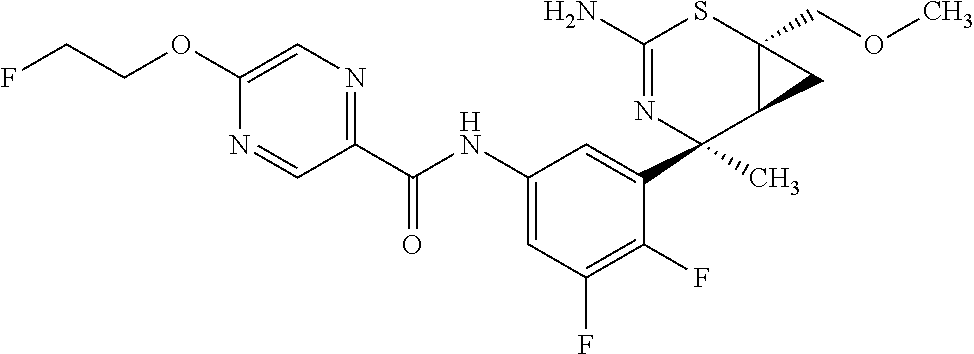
N1=CC(C(NC2=CC(F)=C(F)C(C3(C)C4C(COC)(SC(N)=N3)C4)=C2)=O)=NC=C1OCCF
